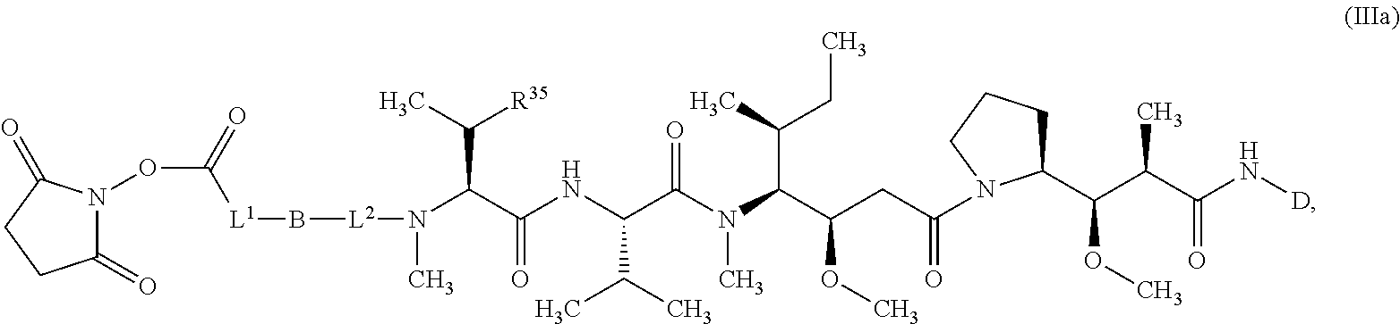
C([L1]B[L2]N(C(C(NC(C(N(C(C(CC(=O)N1C(C(C(C(N[D])=O)C)OC)CCC1)OC)C(C)CC)C)=O)C(C)C)=O)C(C)[R35])C)(ON1C(=O)CCC1=O)=O
